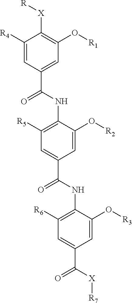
C1=C([R4])C([X][R])=C(O[R1])C=C1C(=O)NC1=C([R5])C=C(C(=O)NC2=C([R6])C=C(C([X][R7])=O)C=C2O[R3])C=C1O[R2]
